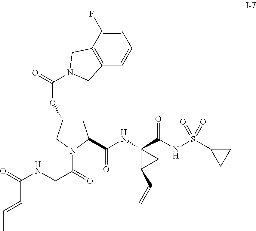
C1C(OC(=O)N2CC3=C(C=CC=C3F)C2)CN(C(CNC(=O)C=CC)=O)C1C(NC1(C(NS(C2CC2)(=O)=O)=O)C(C=C)C1)=O
